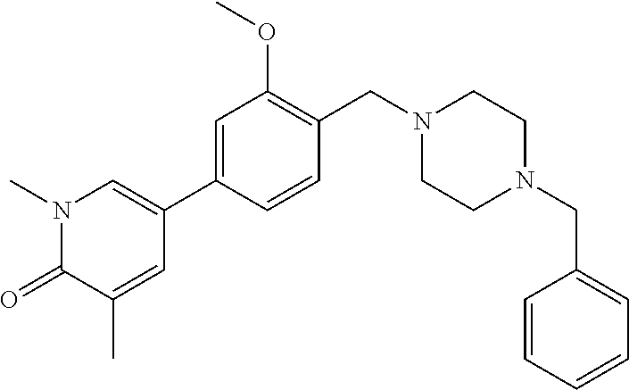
N1(C)C(=O)C(C)=CC(C2=CC(OC)=C(CN3CCN(CC4=CC=CC=C4)CC3)C=C2)=C1
